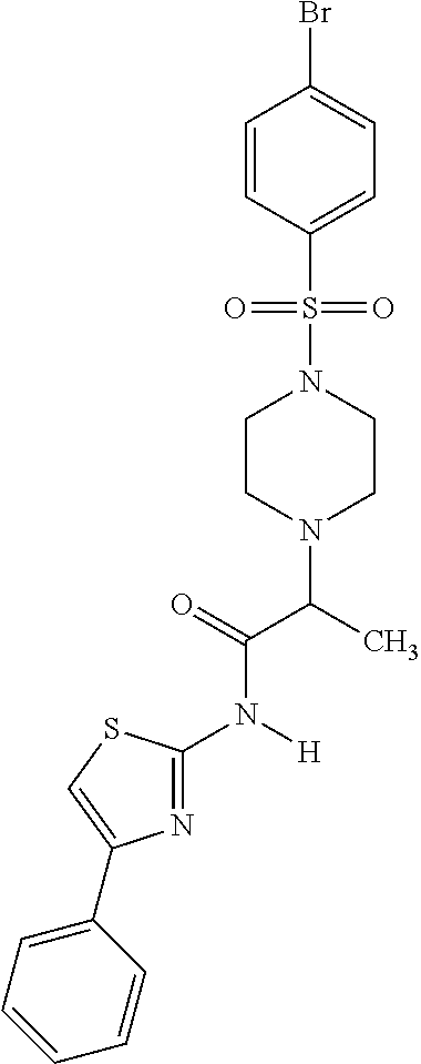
C1CN(C(C(N([H])C2=NC(C3=CC=CC=C3)=CS2)=O)C)CCN1S(=O)(=O)C1=CC=C(Br)C=C1
